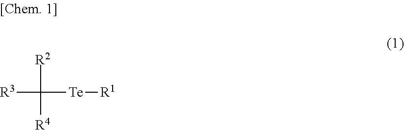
[R3]C([R2])([R4])[Te][R1]
